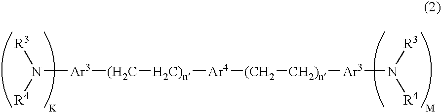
[R3]N([R4])[Ar3][(H2C][H2C)n][Ar4][(CH2][CH2)n][Ar3]N([R3])[R4]
